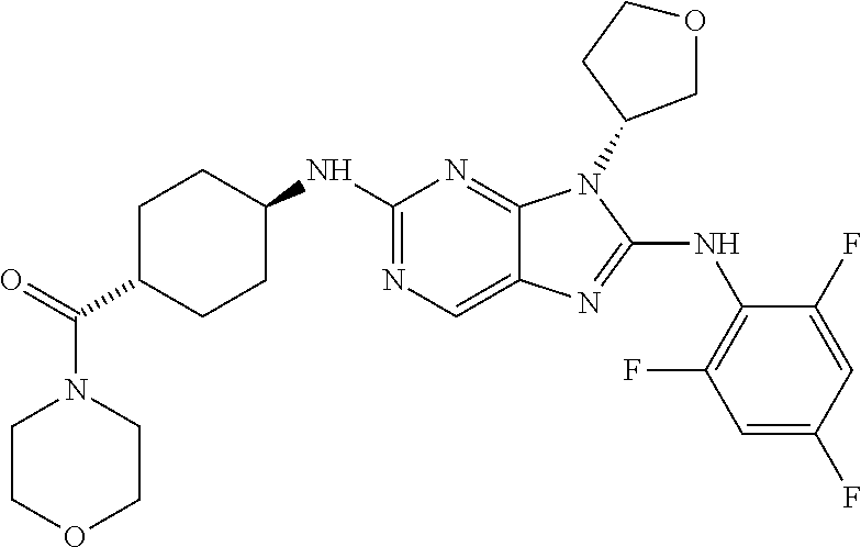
N1=C(NC2=C(F)C=C(F)C=C2F)N(C2COCC2)C2=NC(NC3CCC(C(=O)N4CCOCC4)CC3)=NC=C12
